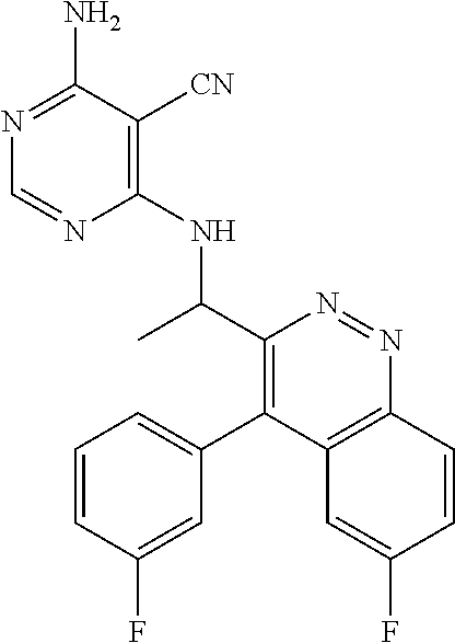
C1(NC(C2=C(C3=CC=CC(F)=C3)C3=C(N=N2)C=CC(F)=C3)C)=C([CN])C(N)=NC=N1
